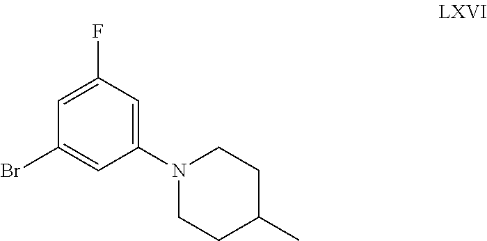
C1=C(F)C=C(N2CCC(C)CC2)C=C1Br
